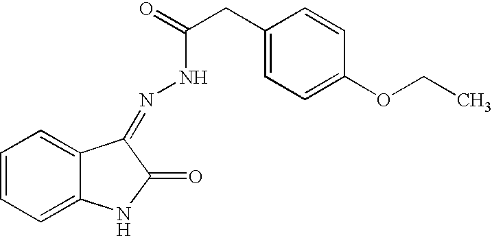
C12=CC=CC=C1NC(=O)C2=NNC(=O)CC1=CC=C(OCC)C=C1
